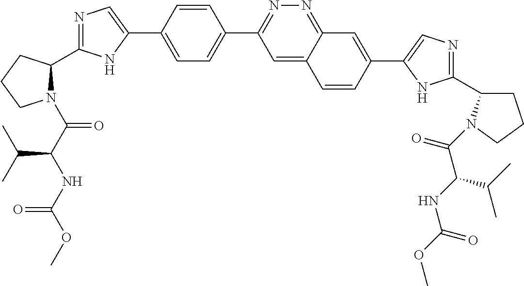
C1=C(C2=CN=C(C3N(C(C(NC(OC)=O)C(C)C)=O)CCC3)N2)C=CC(C2=NN=C3C(=C2)C=CC(C2=CN=C(C4CCCN4C(C(C(C)C)NC(=O)OC)=O)N2)=C3)=C1
